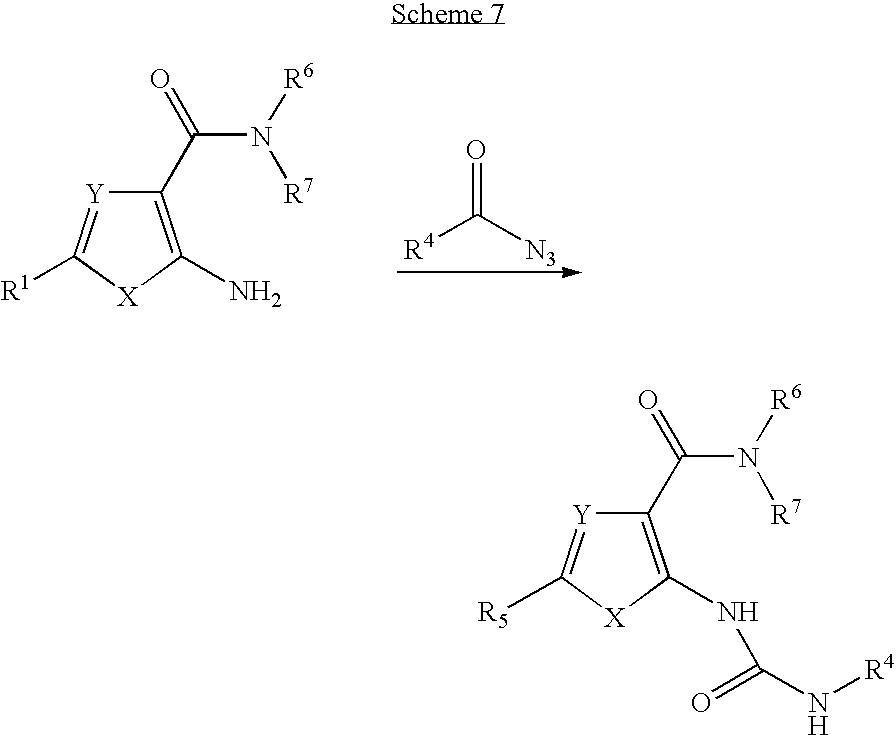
C1(C(N([R6])[R7])=O)=C(NC(N[R4])=O)[X]C([R5])=[Y]1.C1(C(N([R6])[R7])=O)=C(N)[X]C([R1])=[Y]1.[R4]C([N3])=O
